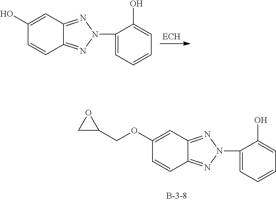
C1(OCC2OC2)=CC2=NN(C3=CC=CC=C3O)N=C2C=C1.C1(O)=CC2=NN(C3=CC=CC=C3O)N=C2C=C1
